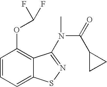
C1=CC=C2C(=C1OC(F)F)C(N(C)C(=O)C1CC1)=NS2
